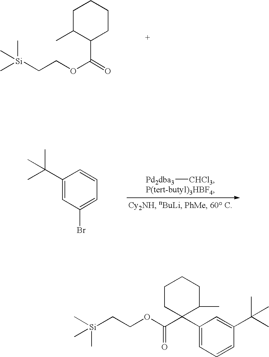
C1CC(C(=O)OCC[Si](C)(C)C)C(C)CC1.C1(C(C)(C)C)=CC(Br)=CC=C1.[Pd2dba3][CHCl3].O=C(C1(C2=CC=CC(C(C)(C)C)=C2)C(C)CCCC1)OCC[Si](C)(C)C
